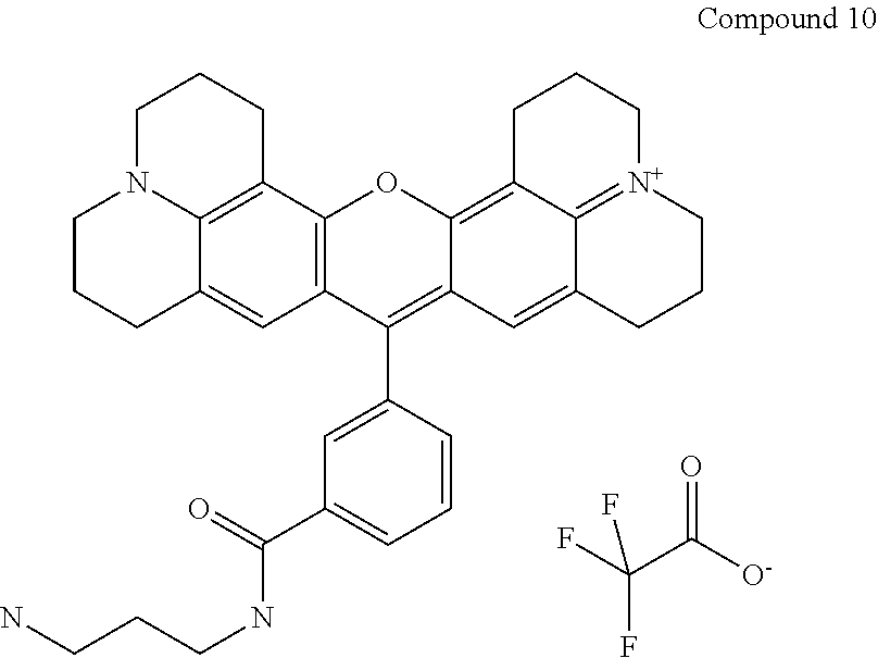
C(C([O-])=O)(F)(F)F.C1N2C3=C(CC1)C1=C(C=C3CCC2)C(C2=CC(C(NCCCN)=O)=CC=C2)=C2C(=C3C4=[N+](CCC3)CCCC4=C2)O1
